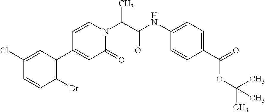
C1(Br)=C(C2=CC(=O)N(C(C(NC3=CC=C(C(OC(C)(C)C)=O)C=C3)=O)C)C=C2)C=C(Cl)C=C1
